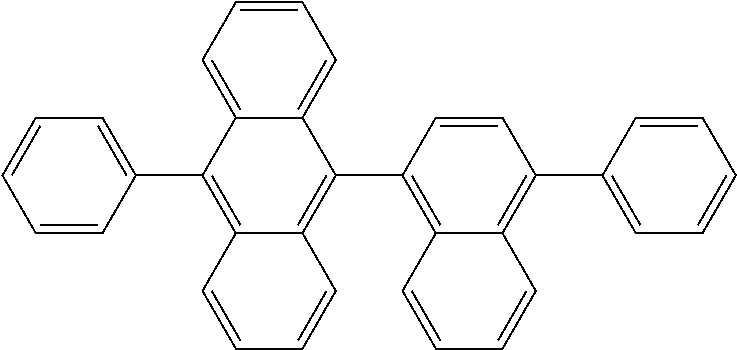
C1=CC(C2=C3C(=C(C4=C5C(=C(C6=CC=CC=C6)C=C4)C=CC=C5)C4=CC=CC=C24)C=CC=C3)=CC=C1
